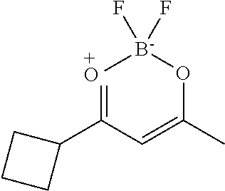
[+O]1=C(C2CCC2)C=C(C)O[B-]1(F)F
